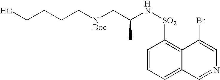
C(CCC[NBoc]CC(N[SO2]C1=C2C(=CC=C1)C=NC=C2Br)C)O
